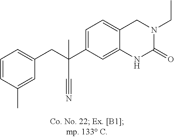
C(C1=CC=C2C(=C1)NC(=O)N(CC)C2)(C#N)(CC1=CC=CC(C)=C1)C
